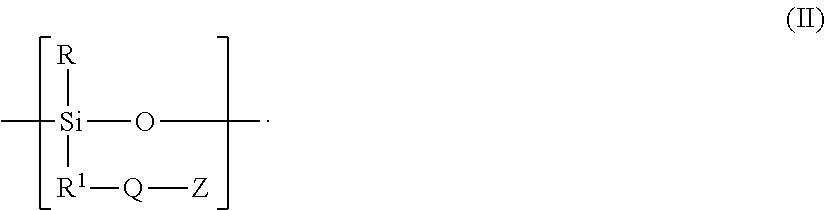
C[Si](OC)([R1][Q][Z])[R]
